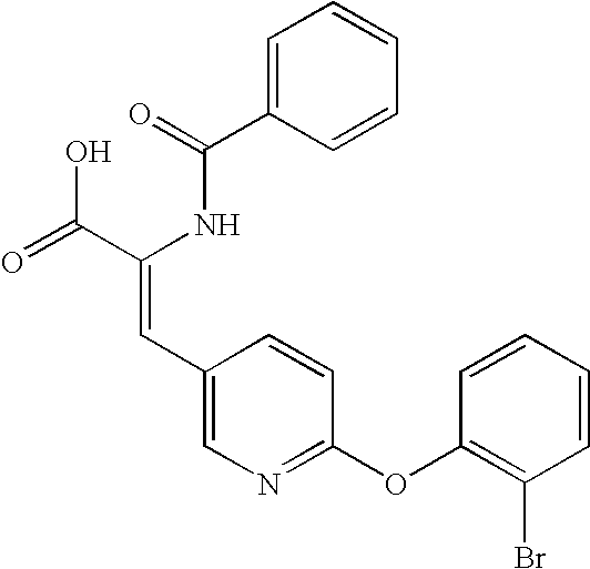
C(=O)(NC(C(=O)O)=CC1=CN=C(OC2=C(Br)C=CC=C2)C=C1)C1=CC=CC=C1
